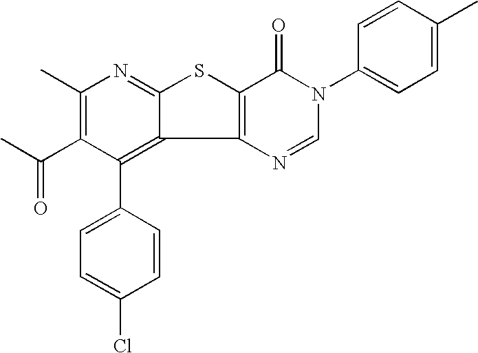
C12=C(N=CN(C3=CC=C(C)C=C3)C1=O)C1=C(C3=CC=C(Cl)C=C3)C(C(=O)C)=C(C)N=C1S2
